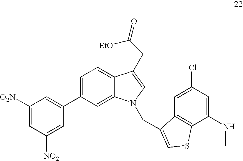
C1([O2N])=CC([NO2])=CC(C2=CC=C3C(=C2)N(CC2=CSC4=C2C=C(Cl)C=C4NC)C=C3CC([EtO])=O)=C1
